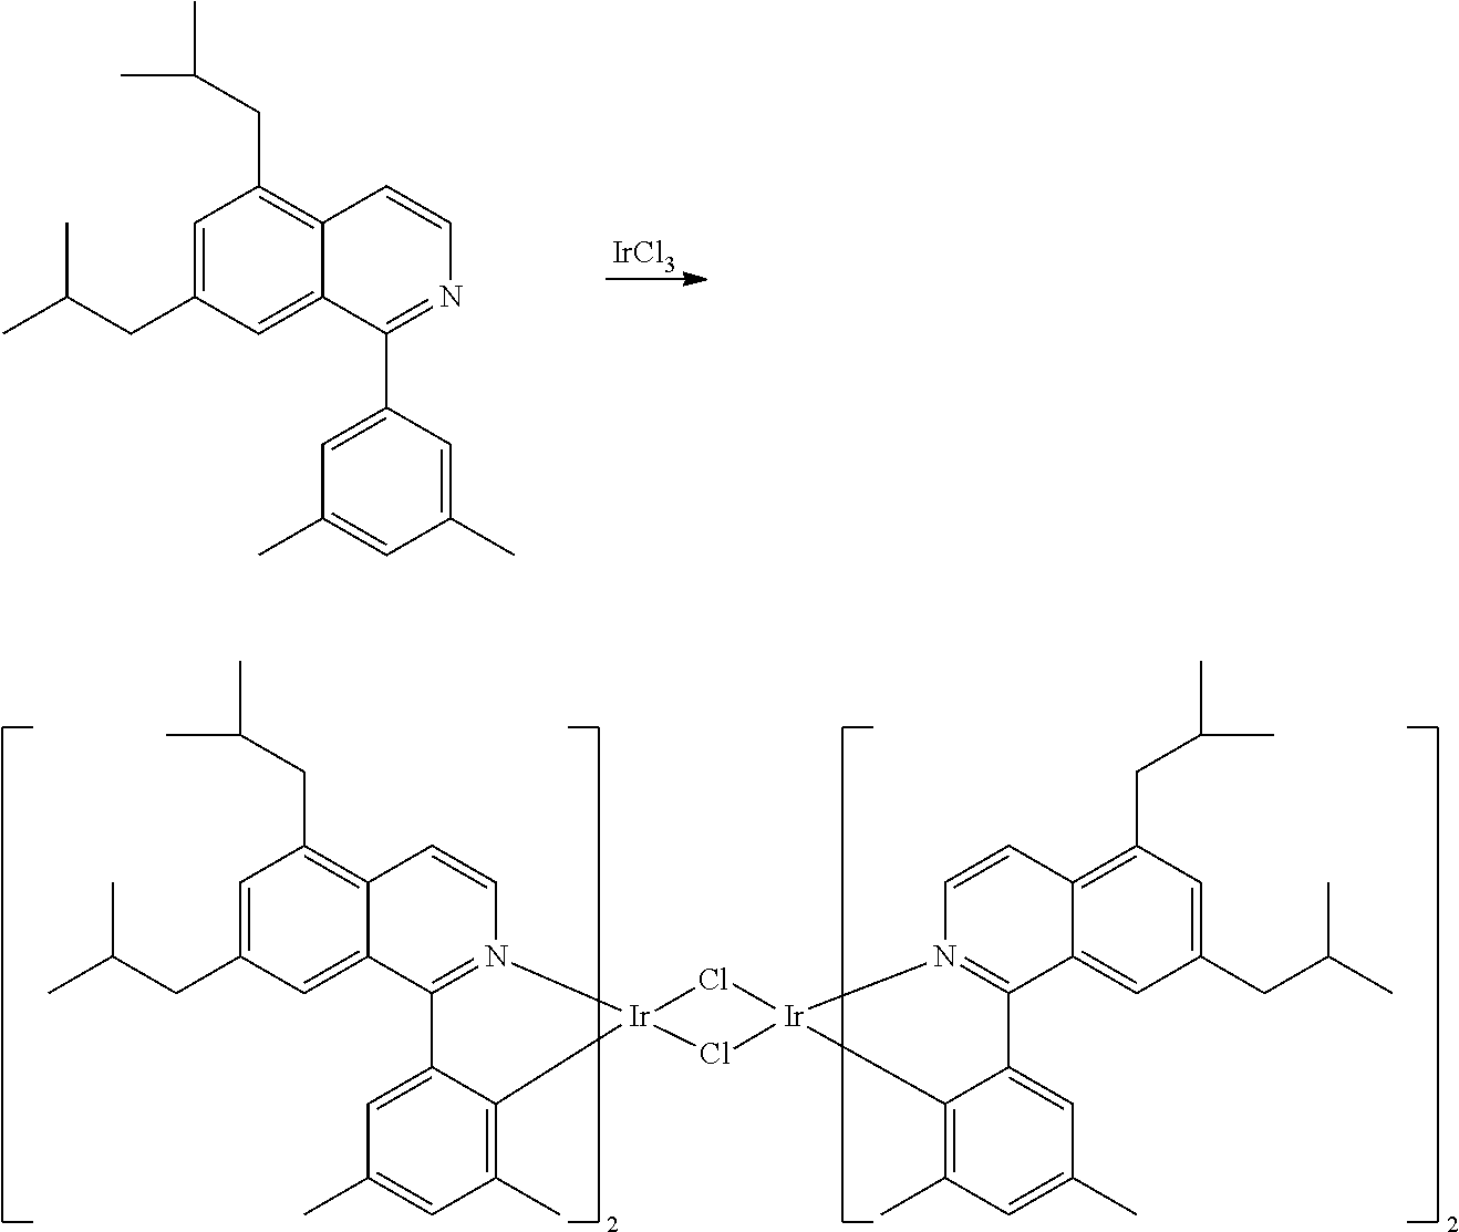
C1=C(CC(C)C)C=C2C(=C1CC(C)C)C=CN=C2C1=CC(C)=CC(C)=C1.[IrCl3].C1=C(CC(C)C)C=C2C(=C1CC(C)C)C=CN1=C2C2=CC(C)=CC(C)=C2[Ir]12Cl[Ir]1(Cl2)N2=C(C3=CC(CC(C)C)=CC(CC(C)C)=C3C=C2)C2=CC(C)=CC(C)=C21
